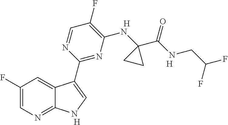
C1(F)=CN=C2C(=C1)C(C1=NC(NC3(C(NCC(F)F)=O)CC3)=C(F)C=N1)=CN2.[H].[H].[H]
